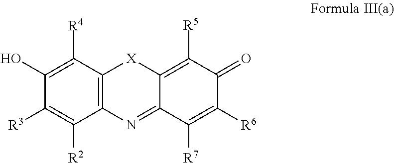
C1(O)=C([R4])C2=C(C([R2])=C1[R3])N=C1C(=C([R5])C(=O)C([R6])=C1[R7])[X]2
